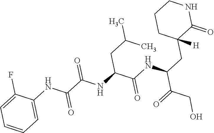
C(C(NC(C(NC(C(NC1=CC=CC=C1F)=O)=O)CC(C)C)=O)C(=O)CO)C1([H])C(=O)NCCC1
